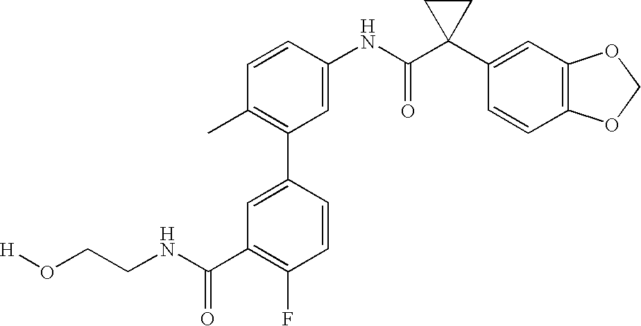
C1(NC(C2(C3=CC4=C(C=C3)OCO4)CC2)=O)=CC(C2=CC(C(NCCO[H])=O)=C(F)C=C2)=C(C)C=C1
